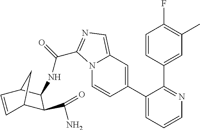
C1(C2=CC3=CN=C(C(=O)NC4C5C=CC(C4C(=O)N)C5)N3C=C2)=CC=CN=C1C1=CC(C)=C(F)C=C1
